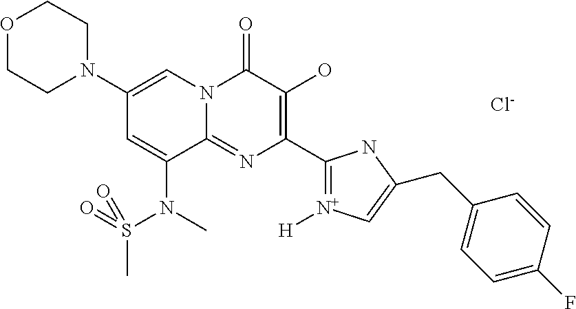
C1N(C2=CN3C(=NC(C4=[N+]([H])C=C(CC5=CC=C(F)C=C5)N4)=C(O)C3=O)C(N(S(C)(=O)=O)C)=C2)CCOC1.[Cl-]
